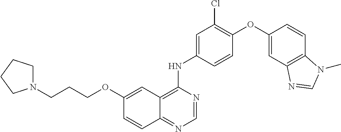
C12=NC=NC(NC3=CC(Cl)=C(OC4=CC5=C(C=C4)N(C)C=N5)C=C3)=C1C=C(OCCCN1CCCC1)C=C2
